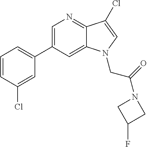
C1=C(C2=CC=CC(Cl)=C2)C=C2C(=N1)C(Cl)=CN2CC(N1CC(F)C1)=O
